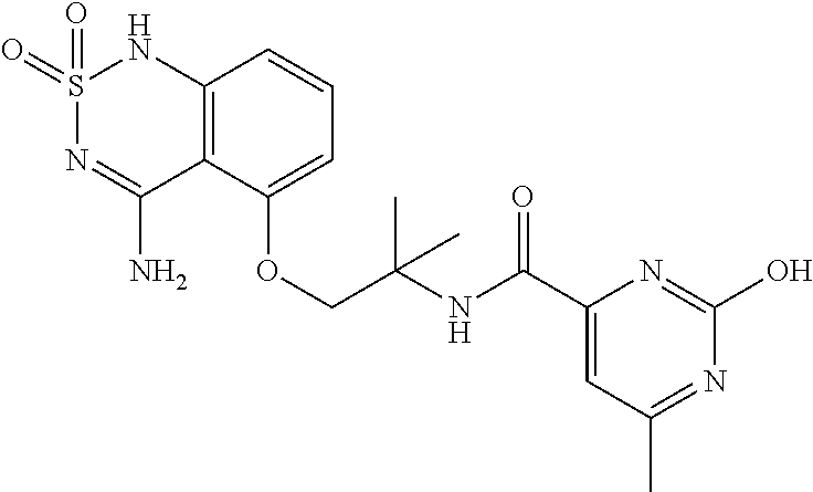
C12=C(C(OCC(NC(C3=CC(C)=NC(O)=N3)=O)(C)C)=CC=C1)C(N)=NS(=O)(=O)N2
